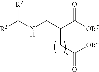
[R3]C([R2])NCC(CC(=O)[OR4])C([OR7])=O
